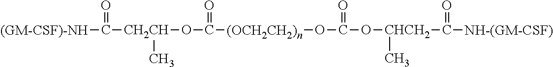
[(GM-CSF)-NH]C(=O)[CH2CH](C)OC(=O)[(OCH2CH2)n]OC(O[CHCH2](C(=O)[NH-(GM-CSF)])C)=O
